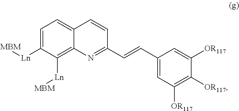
C1=C([Ln][MBM])C([Ln][MBM])=C2C(=C1)C=CC(C=CC1=CC([OR117])=C([OR117])C([OR117])=C1)=N2
